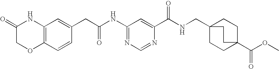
C1(NC(CC2=CC3=C(C=C2)OCC(=O)N3)=O)=NC=NC(C(NCC23CCC(C(OC)=O)(CC2)CC3)=O)=C1
